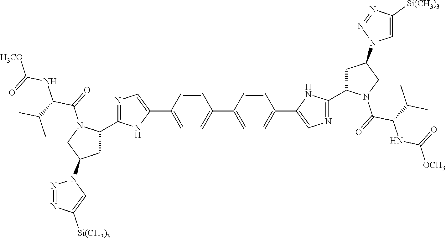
C1(C2=CC=C(C3=CN=C(C4CC(N5C=C([Si(CH3)3])N=N5)CN4C(=O)C(C(C)C)NC([OCH3])=O)N3)C=C2)=CC=C(C2=CN=C(C3CC(N4N=NC([Si(CH3)3])=C4)CN3C(=O)C(C(C)C)NC([H3CO])=O)N2)C=C1
